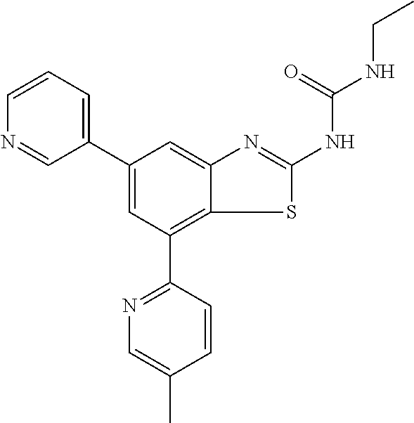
C1(C2=CC=CN=C2)=CC(C2=NC=C(C)C=C2)=C2C(=C1)N=C(NC(NCC)=O)S2
